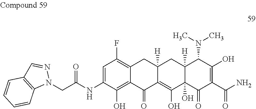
C12=C(F)C=C(NC(CN3N=CC4=C3C=CC=C4)=O)C(O)=C1C(=O)C1=C(O)C3(O)C([H])(CC1([H])C2)C(N(C)C)C(O)=C(C(N)=O)C3=O
